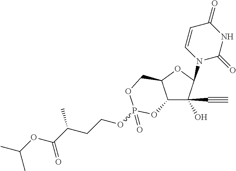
C12C(C#C)(O)C(N3C(=O)NC(=O)C=C3)OC1COP(OCCC(C)C(OC(C)C)=O)(=O)O2
